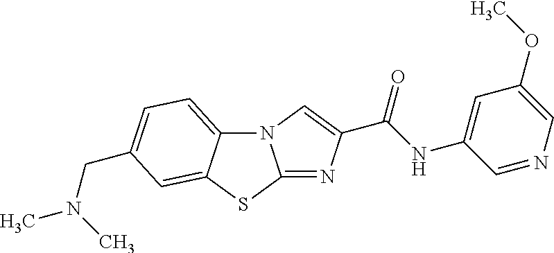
N12C3=CC=C(CN(C)C)C=C3SC1=NC(C(NC1=CC(OC)=CN=C1)=O)=C2
